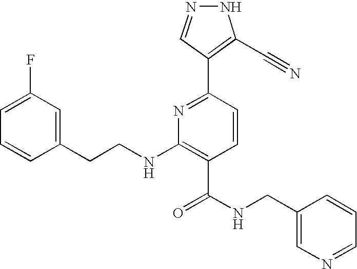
C1=CC(CCNC2=C(C(NCC3=CN=CC=C3)=O)C=CC(C3=C(C#N)NN=C3)=N2)=CC(F)=C1
